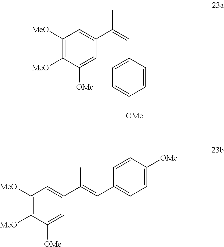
C1([MeO])=C([MeO])C([OMe])=CC(C(=CC2=CC=C([OMe])C=C2)C)=C1.C1([MeO])=C([MeO])C([OMe])=CC(C(=CC2=CC=C([OMe])C=C2)C)=C1
